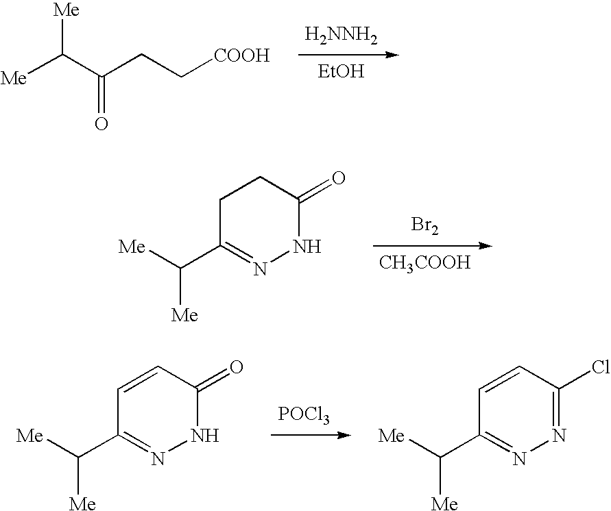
[H2NNH2].[EtOH].[Me]C(C(CC[COOH])=O)[Me].[Br2].[CH3COOH].C1C(C([Me])[Me])=NNC(=O)C1.[POCl3].C1=CC(=O)NN=C1C([Me])[Me].C1=CC(Cl)=NN=C1C([Me])[Me]
